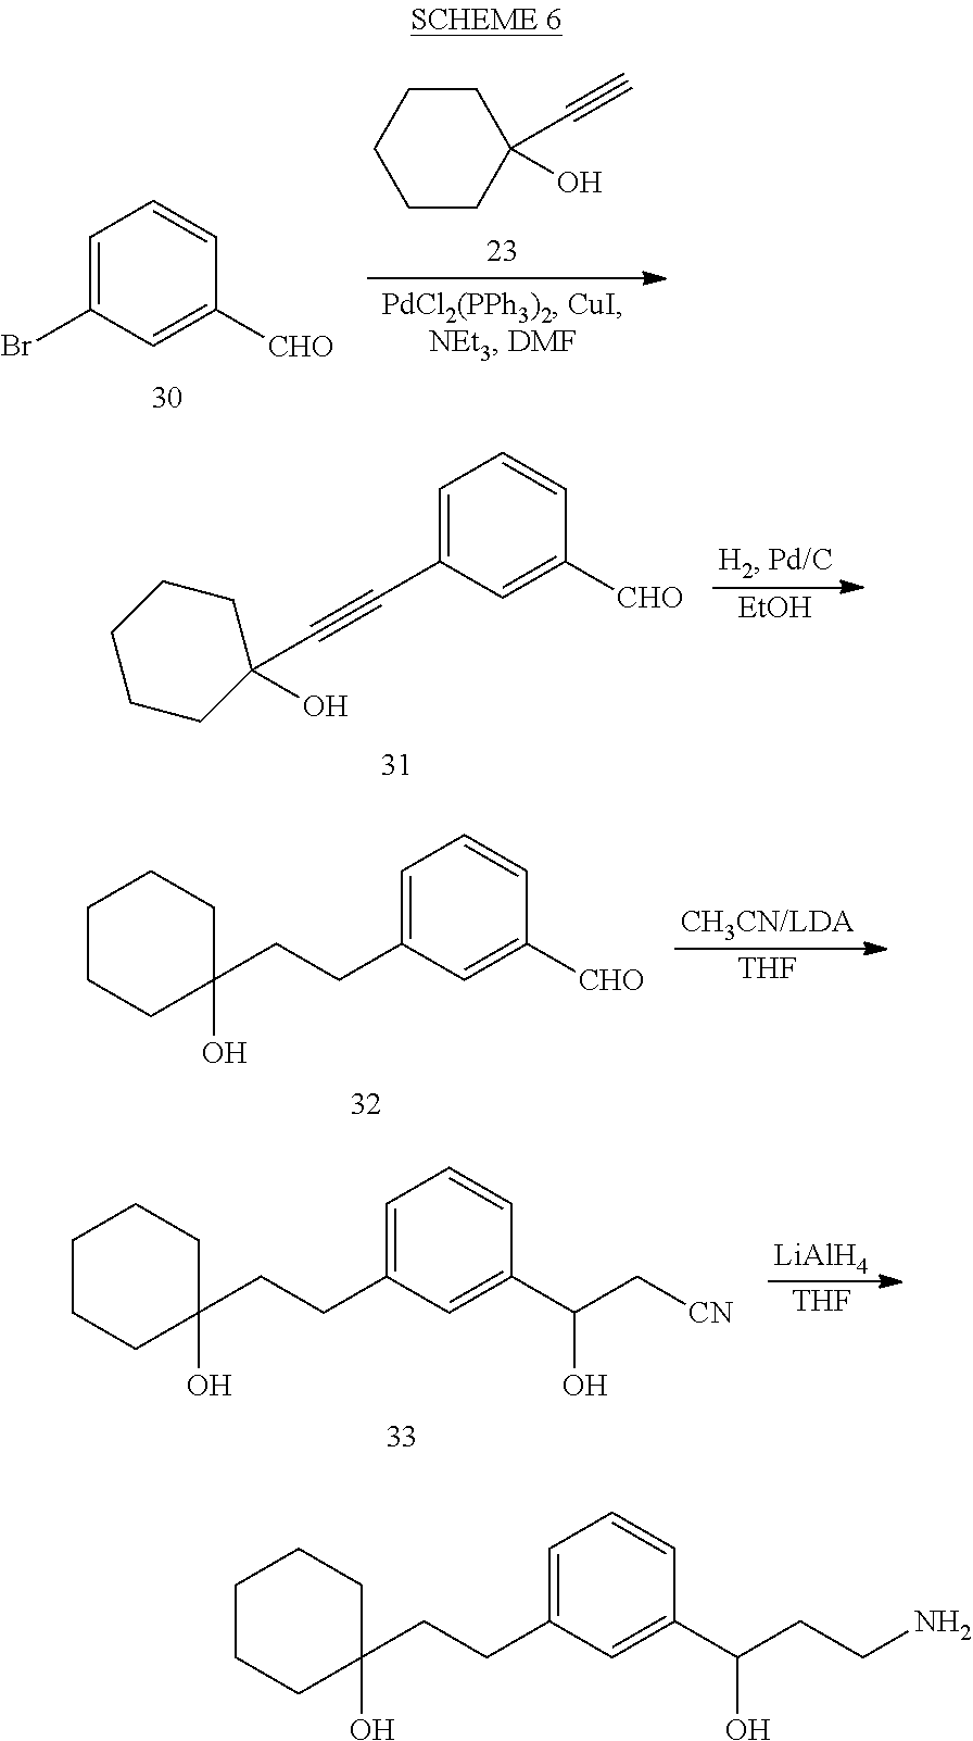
C1=C(CCC2(O)CCCCC2)C=C(C(CCN)O)C=C1.C1CC(O)(C#C)CCC1.C1=C(Br)C=C([CHO])C=C1.[EtOH].C1=C(C#CC2(O)CCCCC2)C=C([CHO])C=C1.[THF].C1=C(CCC2(O)CCCCC2)C=C([CHO])C=C1.C1=C(CCC2(O)CCCCC2)C=C(C(C[CN])O)C=C1.[THF].[LiAlH4]
